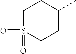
C1S(=O)(=O)CCC(C)C1
